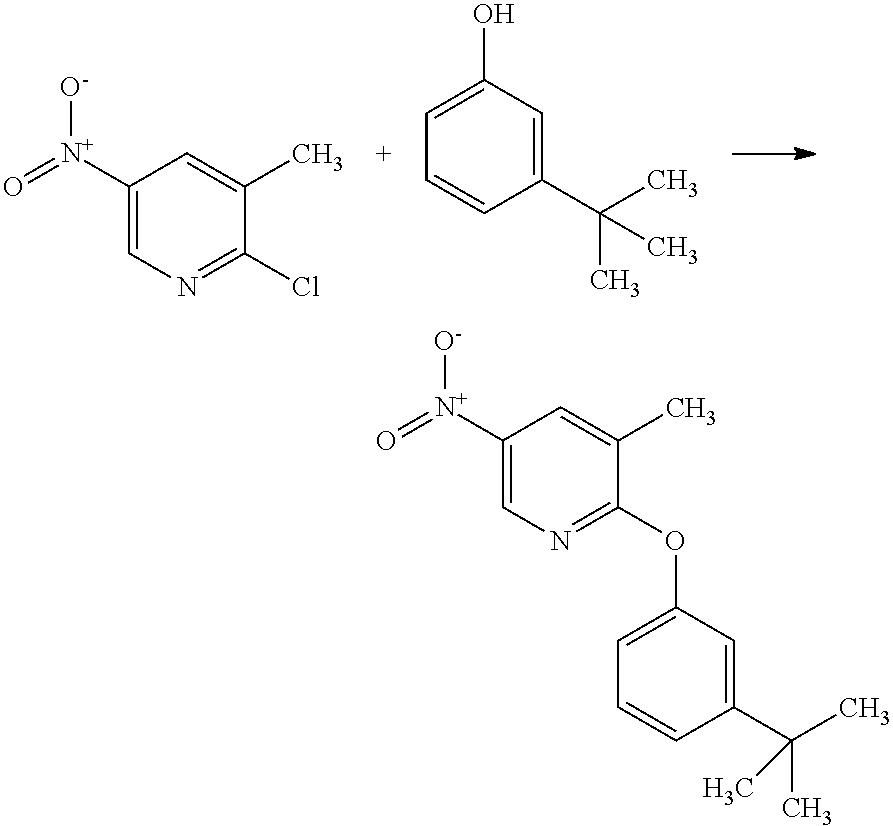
C1([N+]([O-])=O)=CN=C(OC2=CC=CC(C(C)(C)C)=C2)C(C)=C1.C1([N+](=O)[O-])=CN=C(Cl)C(C)=C1.C1=C(O)C=C(C(C)(C)C)C=C1
